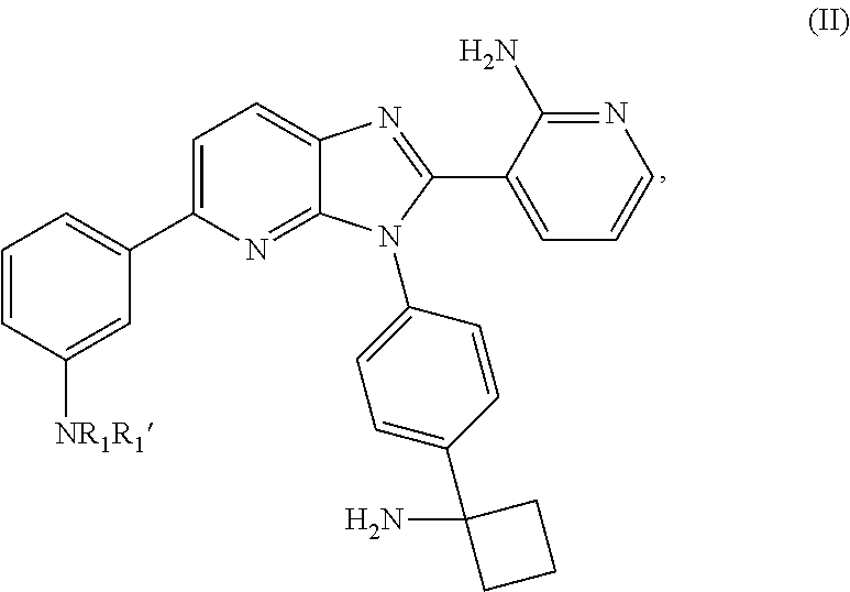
C1=CC([NR1R1])=CC(C2=CC=C3C(=N2)N(C2=CC=C(C4(N)CCC4)C=C2)C(C2=CC=CN=C2N)=N3)=C1
